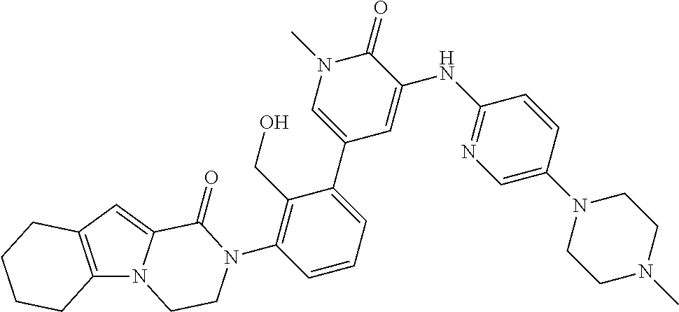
C12=C(C=C3N1CCN(C1=C(CO)C(C4=CN(C)C(=O)C(NC5=NC=C(N6CCN(C)CC6)C=C5)=C4)=CC=C1)C3=O)CCCC2
